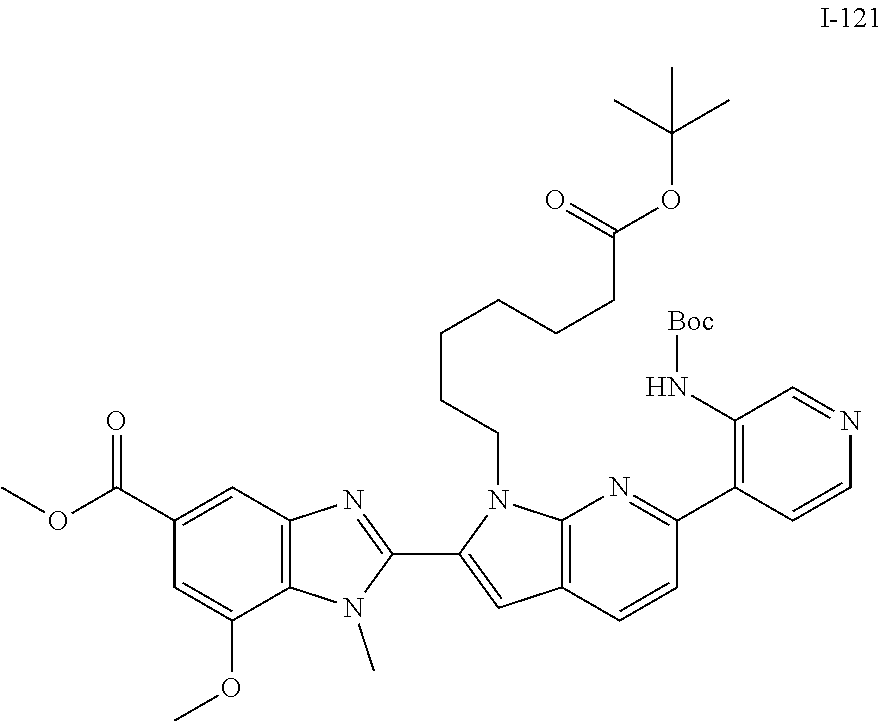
N(C1=C(C2=NC3=C(C=C(C4=NC5=C(N4C)C(OC)=CC(C(OC)=O)=C5)N3CCCCCCC(=O)OC(C)(C)C)C=C2)C=CN=C1)[Boc]
